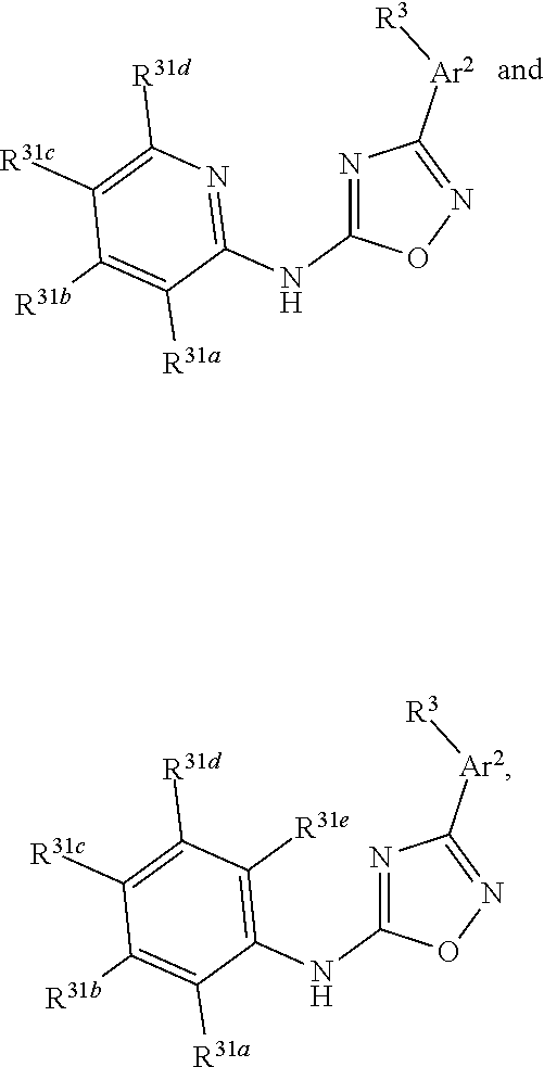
N1=C(NC2=NC([R31d])=C([R31c])C([R31b])=C2[R31a])ON=C1[Ar2][R3].N1=C(NC2=C([R31e])C([R31d])=C([R31c])C([R31b])=C2[R31a])ON=C1[Ar2][R3]
